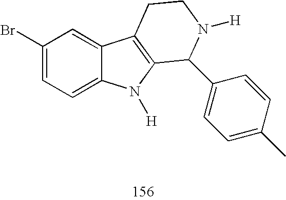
C1(Br)=CC=C2C(=C1)C1=C(N2[H])C(C2=CC=C(C)C=C2)N([H])CC1
